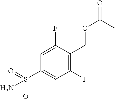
O=S(C1=CC(F)=C(COC(=O)C)C(F)=C1)(=O)N
